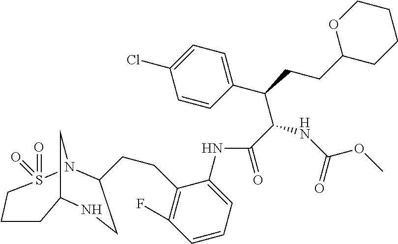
C(C(C1=CC=C(Cl)C=C1)CCC1CCCCO1)(NC(OC)=O)C(=O)NC1=CC=CC(F)=C1CCC1N2S(=O)(=O)CCCC(C2)NC1
